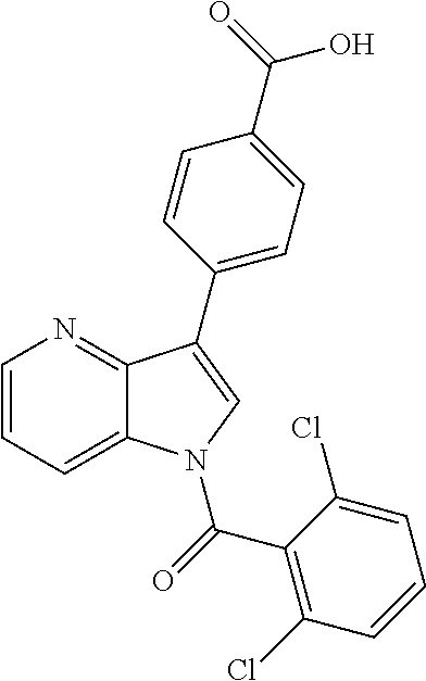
C1=CC=C2C(=N1)C(C1=CC=C(C(=O)O)C=C1)=CN2C(C1=C(Cl)C=CC=C1Cl)=O
